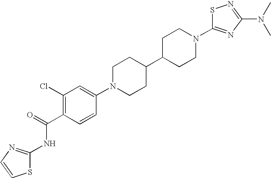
C1(Cl)=C(C(NC2=NC=CS2)=O)C=CC(N2CCC(C3CCN(C4=NC(N(C)C)=NS4)CC3)CC2)=C1
